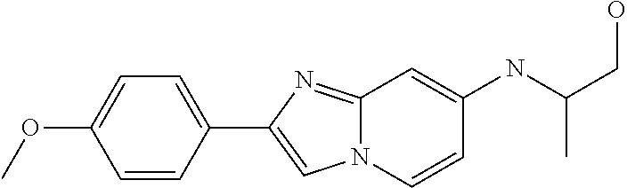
C1(C2=CN3C(=N2)C=C(NC(CO)C)C=C3)=CC=C(OC)C=C1
